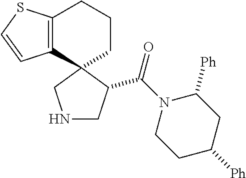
C12=C(C3(CCC1)CNCC3C(N1CCC([Ph])CC1[Ph])=O)C=CS2
